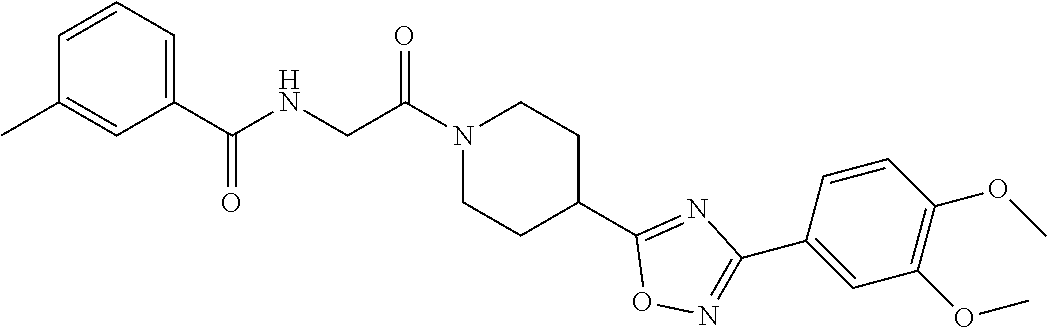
N1(C(CNC(C2=CC=CC(C)=C2)=O)=O)CCC(C2=NC(C3=CC(OC)=C(OC)C=C3)=NO2)CC1
